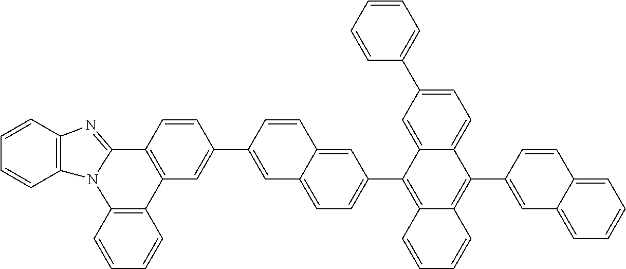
C1=CC2=C(C=C1)N1C(=NC3=C1C=CC=C3)C1=C2C=C(C2=CC3=CC=C(C4=C5C(=C(C6=CC7=CC=CC=C7C=C6)C6=CC=C(C7=CC=CC=C7)C=C46)C=CC=C5)C=C3C=C2)C=C1
